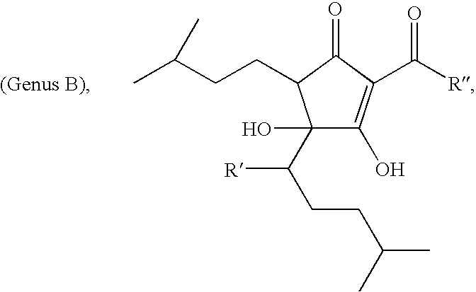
C1(O)(C(CCC(C)C)[R])C(O)=C(C([R])=O)C(=O)C1CCC(C)C
